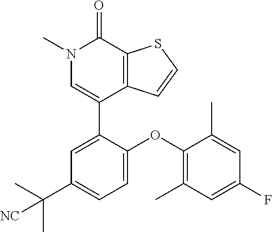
S1C=CC2=C1C(=O)N(C)C=C2C1=CC(C(C)(C)[NC])=CC=C1OC1=C(C)C=C(F)C=C1C
